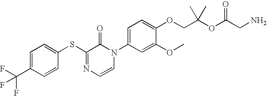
C1=C(C(F)(F)F)C=CC(SC2=NC=CN(C3=CC=C(OCC(C)(C)OC(CN)=O)C(OC)=C3)C2=O)=C1
